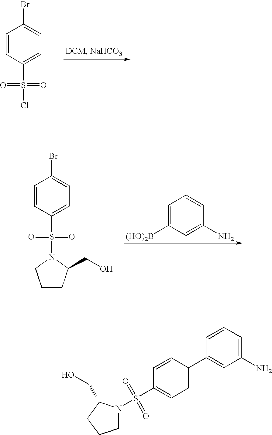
C1=CC(S(Cl)(=O)=O)=CC=C1Br.C1=C([(HO)2B])C=C(N)C=C1.C1=CC(S(=O)(=O)N2C(CO)CCC2)=CC=C1Br.C1N(S(C2=CC=C(C3=CC(N)=CC=C3)C=C2)(=O)=O)C(CO)CC1
